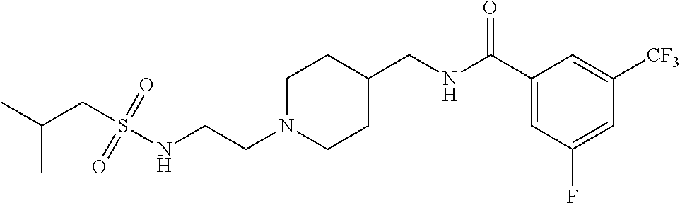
S(NCCN1CCC(CNC(C2=CC(F)=CC([CF3])=C2)=O)CC1)(=O)(=O)CC(C)C
